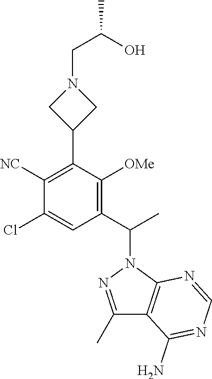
CC(O)CN1CC(C2=C([NC])C(Cl)=CC(C(C)N3N=C(C)C4=C3N=CN=C4N)=C2[OMe])C1
